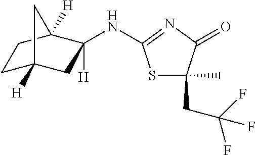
C1C2([H])CC([H])(NC3=NC(=O)C(CC(F)(F)F)(C)S3)C([H])(C1)C2
